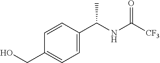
C1=CC(C(NC([CF3])=O)C)=CC=C1CO
